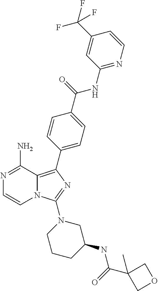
N1=C(N)C2=C(C3=CC=C(C(=O)NC4=NC=CC(C(F)(F)F)=C4)C=C3)N=C(N3CCCC(NC(=O)C4(C)COC4)C3)N2C=C1
